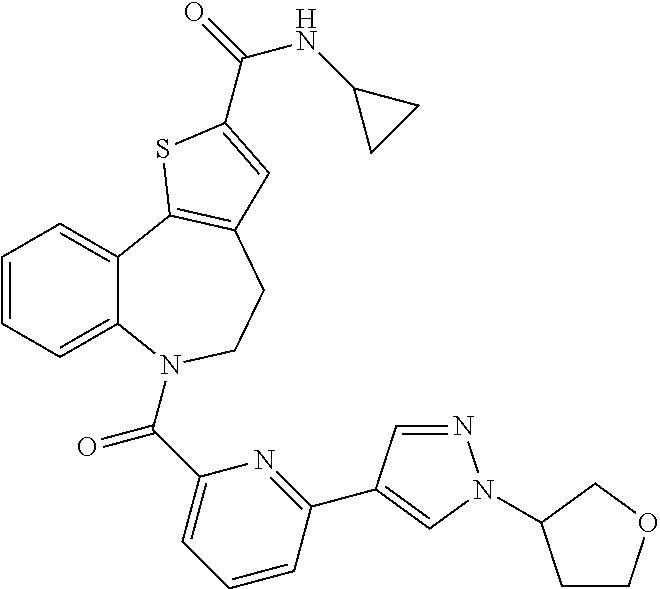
C1=CC=C2C(=C1)C1=C(CCN2C(C2=CC=CC(C3=CN(C4CCOC4)N=C3)=N2)=O)C=C(C(=O)NC2CC2)S1
